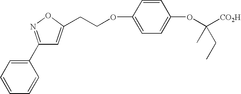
C1=CC=CC(C2=NOC(CCOC3=CC=C(OC([CO2H])(C)CC)C=C3)=C2)=C1
